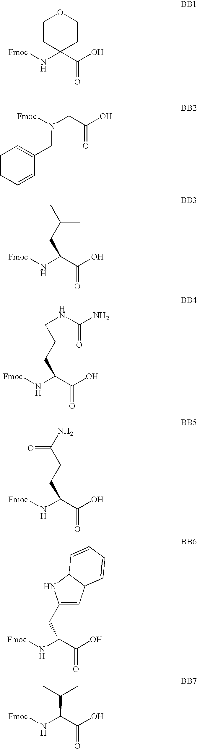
C1COCCC1(N[Fmoc])C(O)=O.C1=CC=CC(CN(CC(O)=O)[Fmoc])=C1.N(C(C(O)=O)CC(C)C)[Fmoc].N(C(C(O)=O)CCCNC(N)=O)[Fmoc].N(C(C(O)=O)CCC(N)=O)[Fmoc].N(C(C(O)=O)CC1=CC2C(N1)C=CC=C2)[Fmoc].N(C(C(O)=O)C(C)C)[Fmoc]
